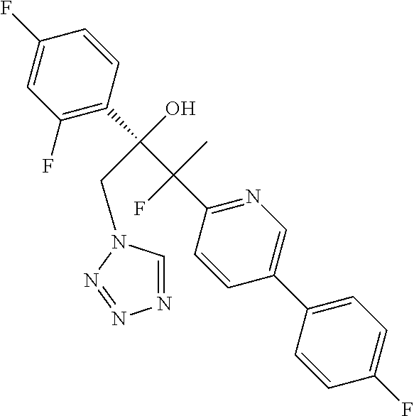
C1(F)=CC(F)=C(C(C(C2=NC=C(C3=CC=C(F)C=C3)C=C2)(F)C)(O)CN2C=NN=N2)C=C1
